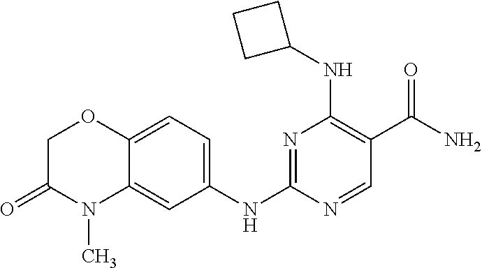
N1=C(NC2=CC=C3C(=C2)N(C)C(=O)CO3)N=CC(C(N)=O)=C1NC1CCC1
